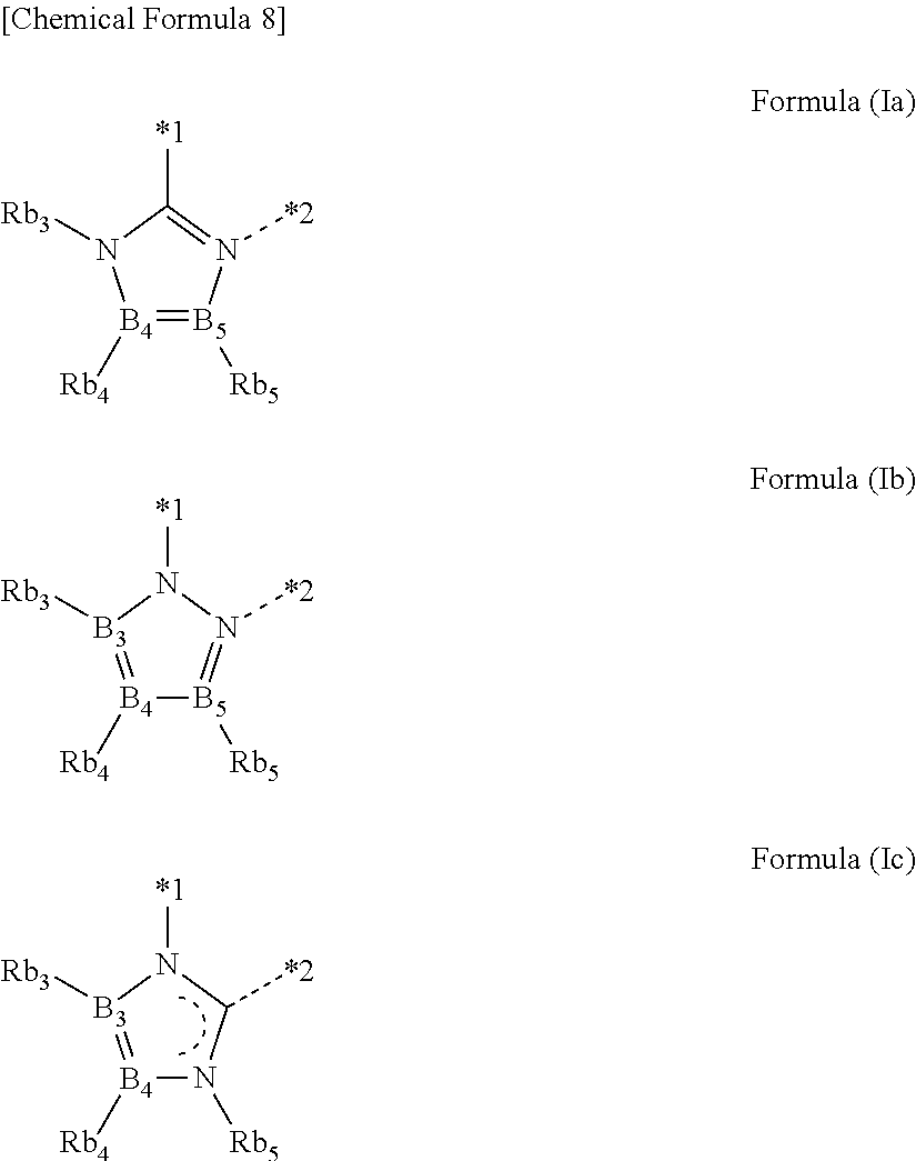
[B4]1([Rb4])=[B3]([Rb3])N([*1])C([*2])N1[Rb5].[B4]1([Rb4])=[B5]([Rb5])N([*2])=C([*1])N1[Rb3].[B4]1([Rb4])=[B3]([Rb3])N([*1])N([*2])=[B5]1[Rb5]
